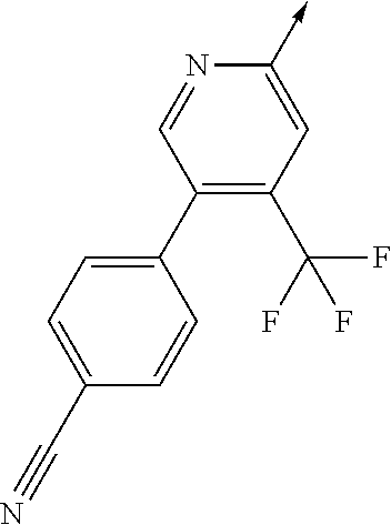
C1=NC(->C)=CC(C(F)(F)F)=C1C1=CC=C(C#N)C=C1
